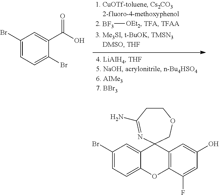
C1(Br)=CC=C(Br)C(C(O)=O)=C1.[BF3][OEt2].C1(Br)=CC=C2C(=C1)C1(C3=C(O2)C(F)=CC(O)=C3)COCCC(N)=N1
